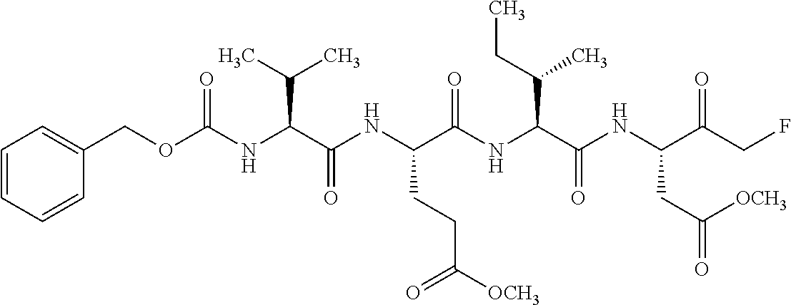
O=C(NC(C(NC(C(NC(C(NC(C(CF)=O)CC(=O)[OCH3])=O)C(C)CC)=O)CCC([OCH3])=O)=O)C(C)C)OCC1=CC=CC=C1
